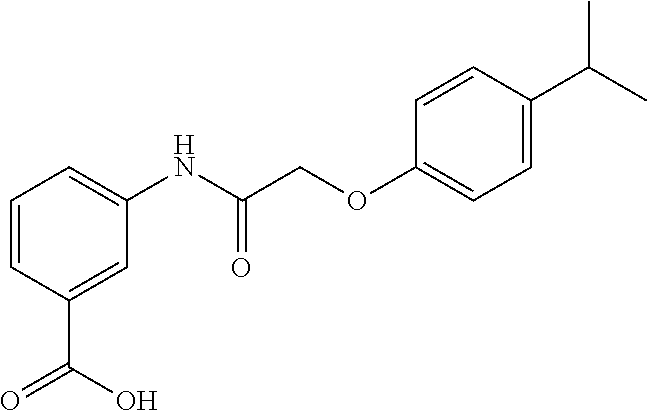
C1=CC(C(O)=O)=CC(NC(COC2=CC=C(C(C)C)C=C2)=O)=C1
